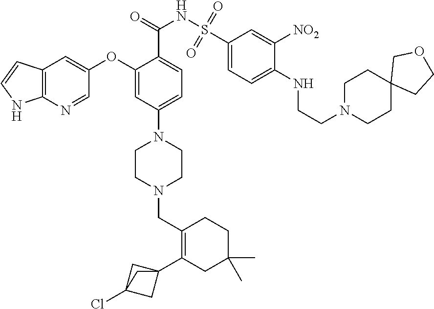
C1(C23CC(Cl)(C2)C3)=C(CN2CCN(C3=CC=C(C(=O)NS(C4=CC=C(NCCN5CCC6(CC5)CCOC6)C([NO2])=C4)(=O)=O)C(OC4=CC5=C(N=C4)NC=C5)=C3)CC2)CCC(C)(C)C1
